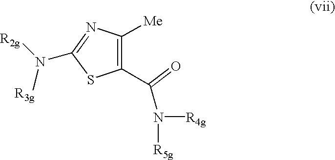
C1(C(N([R4g])[R5g])=O)=C([Me])N=C(N([R2g])[R3g])S1
